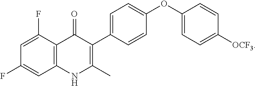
C1=C(C2=C(C)NC3=C(C2=O)C(F)=CC(F)=C3)C=CC(OC2=CC=C([OCF3])C=C2)=C1
